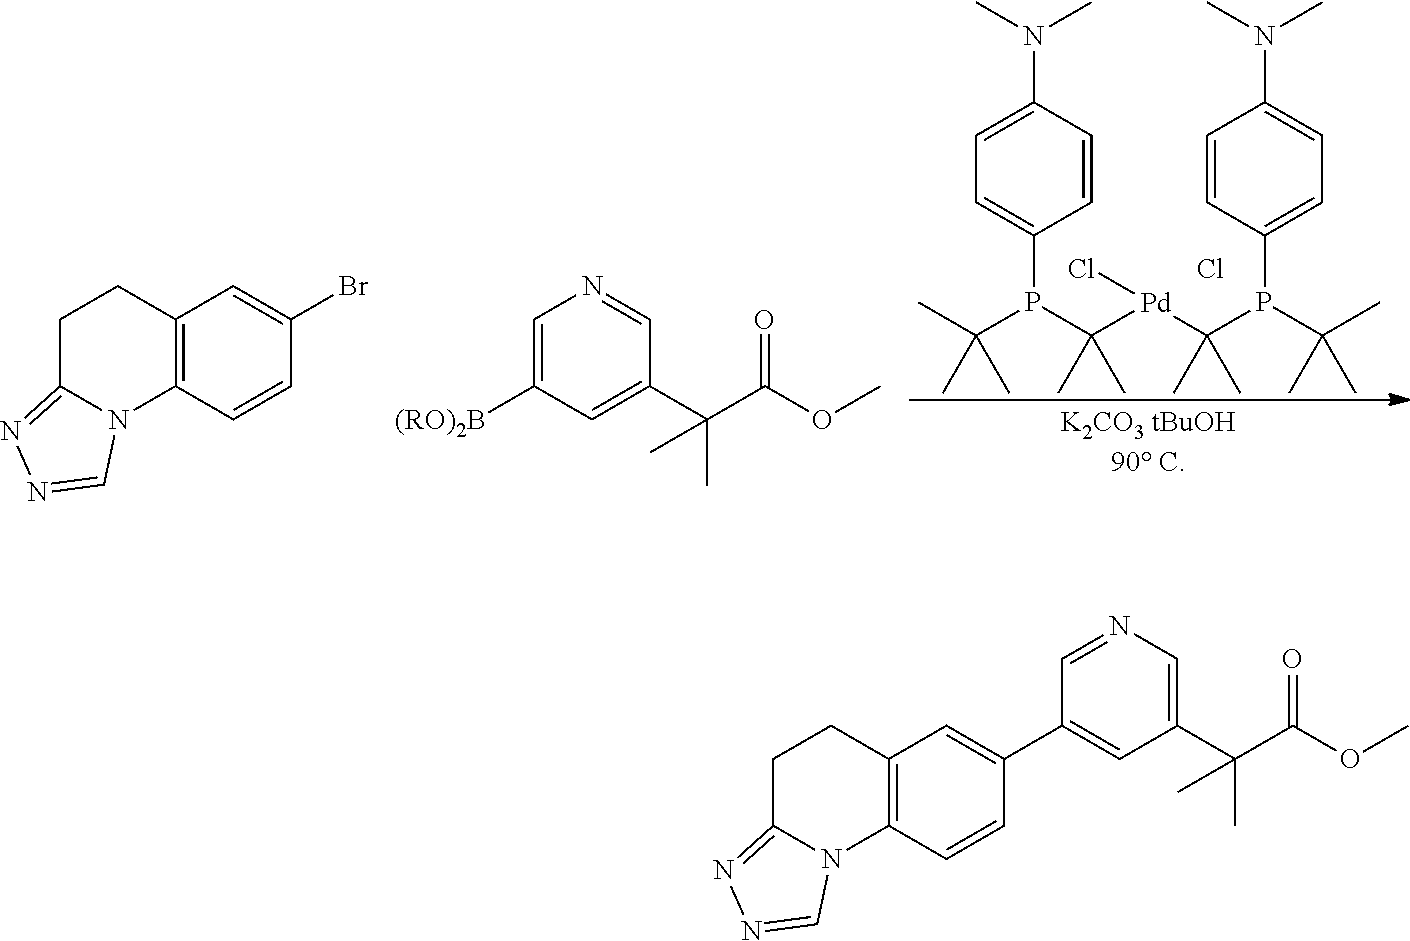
C1=CC(N(C)C)=CC=C1P(C([Pd](C(P(C(C)(C)C)C1=CC=C(N(C)C)C=C1)(C)C)Cl)(C)C)C(C)(C)C.Cl.C12=C(C=CC(Br)=C1)N1C(=NN=C1)CC2.C1=C([(RO)2B])C=C(C(C(OC)=O)(C)C)C=N1.C12=C(C=CC(C3=CC(C(C(OC)=O)(C)C)=CN=C3)=C1)N1C(=NN=C1)CC2
